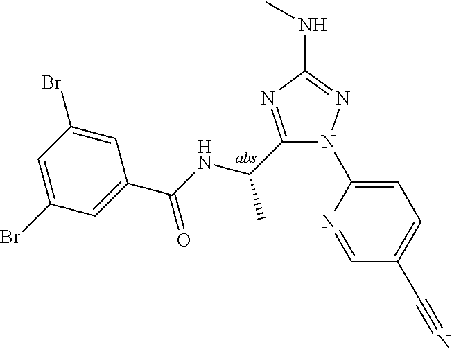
C1(C(NC(C2=CC(Br)=CC(Br)=C2)=O)C)=NC(NC)=NN1C1=CC=C(C#N)C=N1
